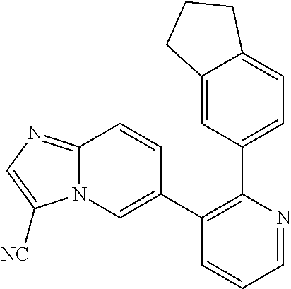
C12=CC(C3=C(C4=CN5C(=NC=C5[NC])C=C4)C=CC=N3)=CC=C1CCC2
